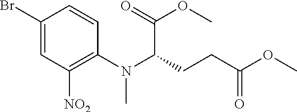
N(C)(C(C(=O)OC)CCC(OC)=O)C1=C([NO2])C=C(Br)C=C1
